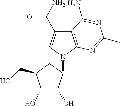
C1(O)C(O)C(N2C=C(C(N)=O)C3=C2N=C(C)N=C3N)CC1CO
